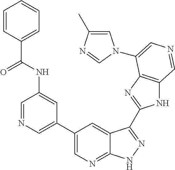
C1(C2=CN=CC(NC(C3=CC=CC=C3)=O)=C2)=CN=C2C(=C1)C(C1=NC3=C(N1)C=NC=C3N1C=C(C)N=C1)=NN2
